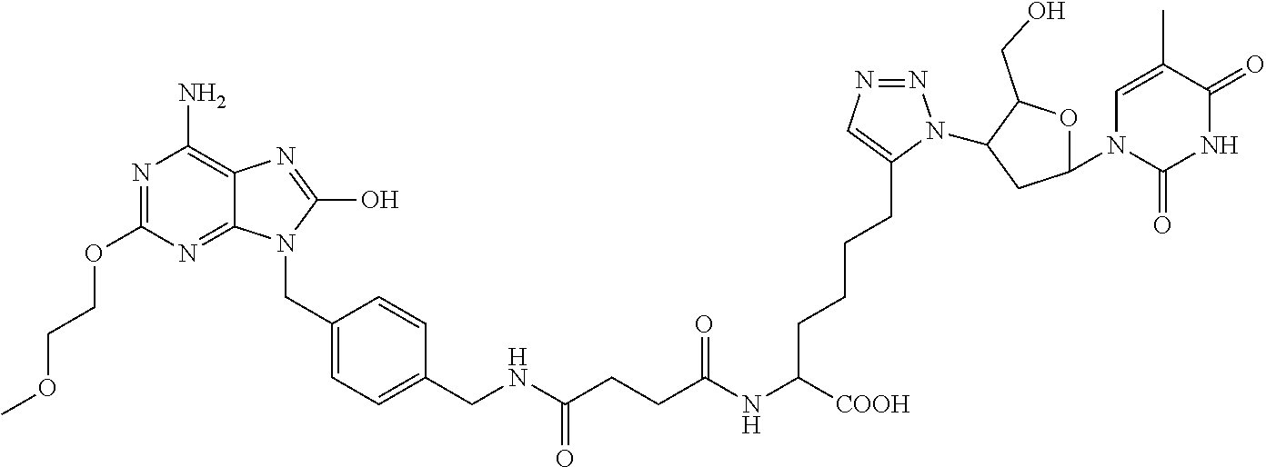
N1=C(OCCOC)N=C2C(=C1N)N=C(O)N2CC1=CC=C(CNC(CCC(=O)NC(CCCCC2=CN=NN2C2C(CO)OC(N3C(=O)NC(=O)C(C)=C3)C2)[COOH])=O)C=C1
